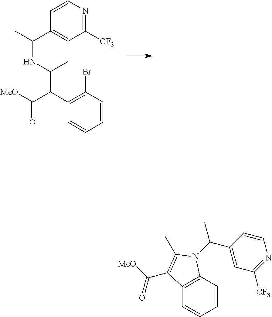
C1(C(C([MeO])=O)=C(NC(C)C2=CC([CF3])=NC=C2)C)=C(Br)C=CC=C1.C1=CC2=C(C=C1)C(C([MeO])=O)=C(C)N2C(C1=CC([CF3])=NC=C1)C
